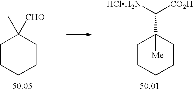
C1CCCCC1(C)[CHO].C1CCCCC1([Me])C([CO2H])[HClH2N]
